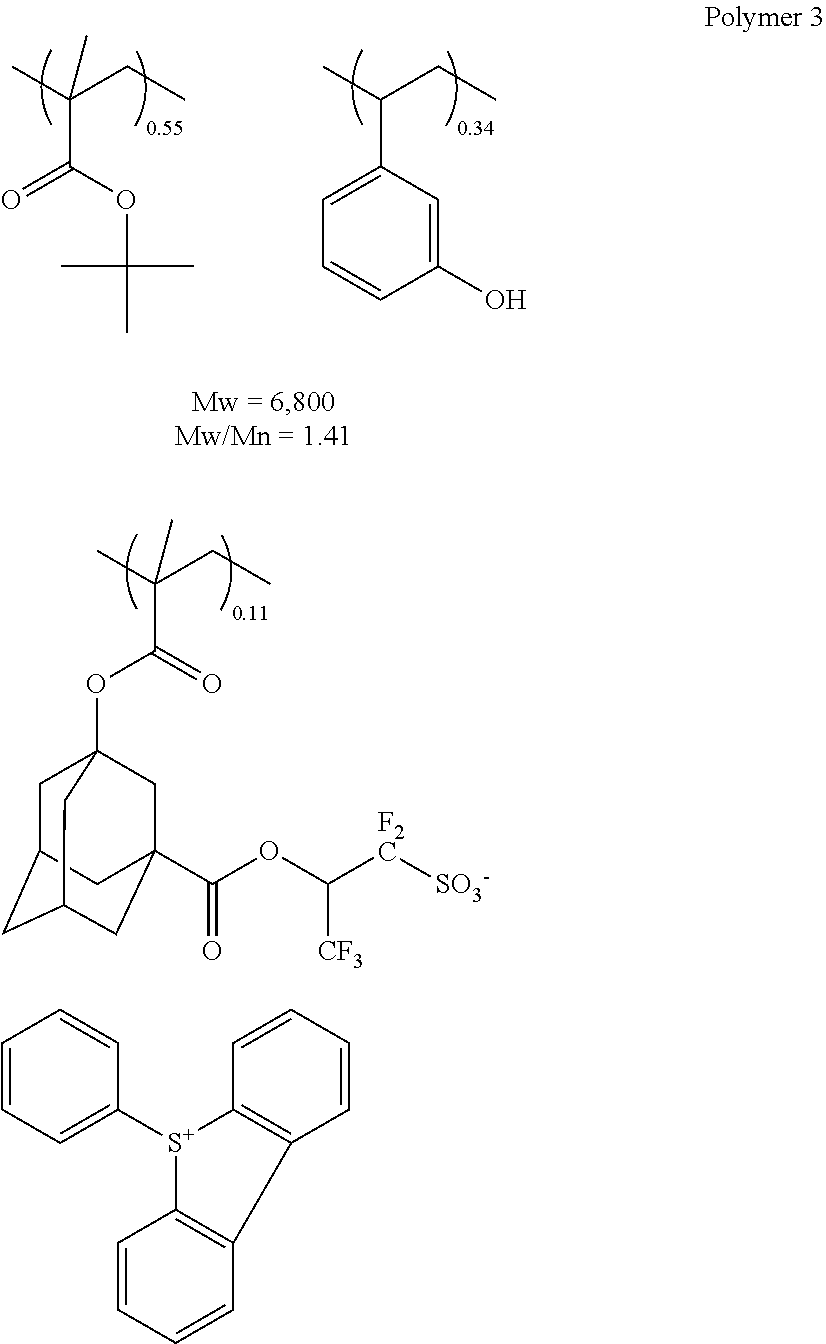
CC(CC)(C)C(OC(C)(C)C)=O.CC(CC)C1=CC=CC(O)=C1.CC(CC)(C)C(=O)OC12CC3CC(CC(C(OC([F2C][SO3-])[CF3])=O)(C1)C3)C2.C1=CC=C([S+]2C3=C(C=CC=C3)C3=C2C=CC=C3)C=C1
